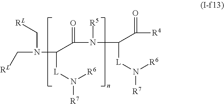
N(C[RL])(C([L]N([R7])[R6])C(=O)N(C(C([R4])=O)[L]N([R7])[R6])[R5])C[RL]
